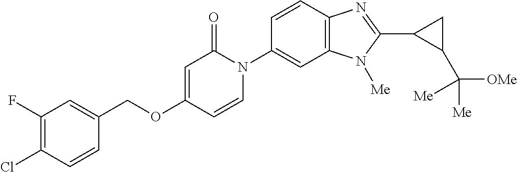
C(OC1=CC(=O)N(C2=CC3=C(C=C2)N=C(C2C(C([Me])([OMe])[Me])C2)N3[Me])C=C1)C1=CC(F)=C(Cl)C=C1
